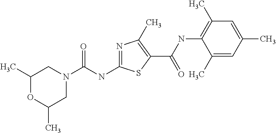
N1=C(NC(N2CC(C)OC(C)C2)=O)SC(C(NC2=C(C)C=C(C)C=C2C)=O)=C1C
